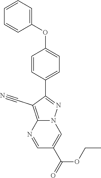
C1=CC=C(OC2=CC=C(C3=NN4C(=C3C#N)N=CC(C(OCC)=O)=C4)C=C2)C=C1
